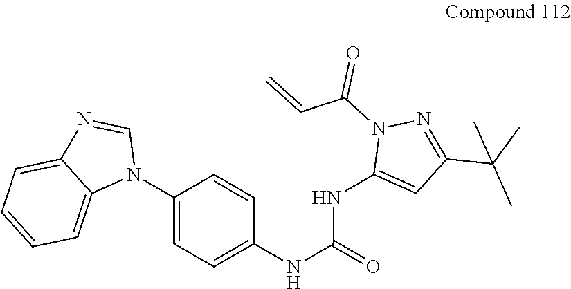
C1(N2C=NC3=CC=CC=C23)=CC=C(NC(NC2=CC(C(C)(C)C)=NN2C(C=C)=O)=O)C=C1
